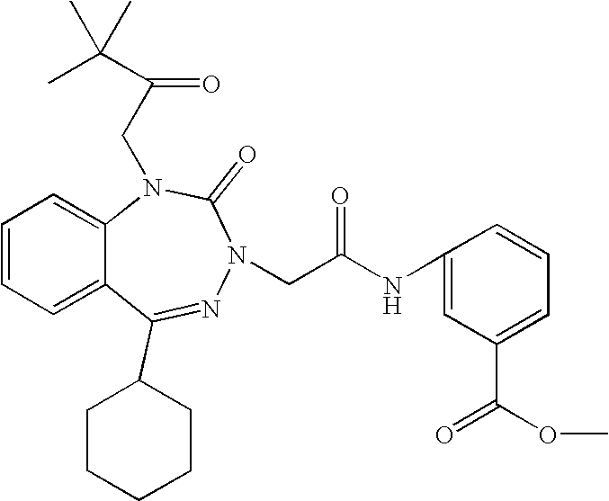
C1=CC=C2C(=C1)N(CC(=O)C(C)(C)C)C(=O)N(CC(NC1=CC(C(OC)=O)=CC=C1)=O)N=C2C1CCCCC1
